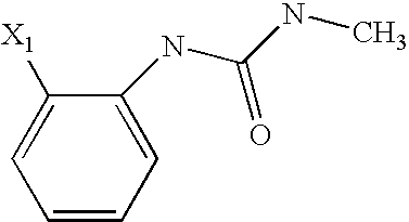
C1=CC=C(NC(NC)=O)C([X1])=C1
